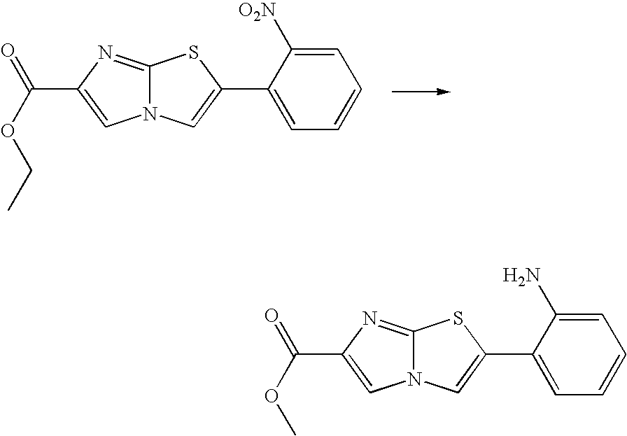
C1(C2=CN3C(=NC(C(OCC)=O)=C3)S2)=CC=CC=C1[O2N].C1(C2=CN3C(=NC(C(OC)=O)=C3)S2)=CC=CC=C1N
